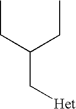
CCC(CC)C[Het]
